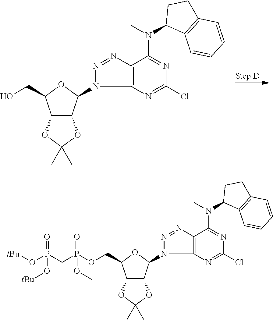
C12C(C(N3C4=C(N=N3)C(N(C)C3C5=C(CC3)C=CC=C5)=NC(Cl)=N4)OC1CO)OC(C)(C)O2.C12C(C(N3C4=C(N=N3)C(N(C)C3C5=C(CC3)C=CC=C5)=NC(Cl)=N4)OC1COP(CP(O[tBu])(=O)O[tBu])(=O)OC)OC(C)(C)O2
